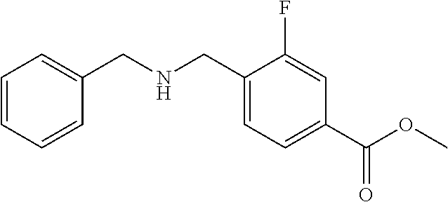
C1=CC=CC(CNCC2=CC=C(C(OC)=O)C=C2F)=C1
